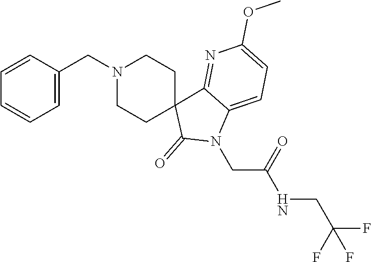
C(C(NCC(F)(F)F)=O)N1C(=O)C2(C3=NC(OC)=CC=C13)CCN(CC1=CC=CC=C1)CC2
